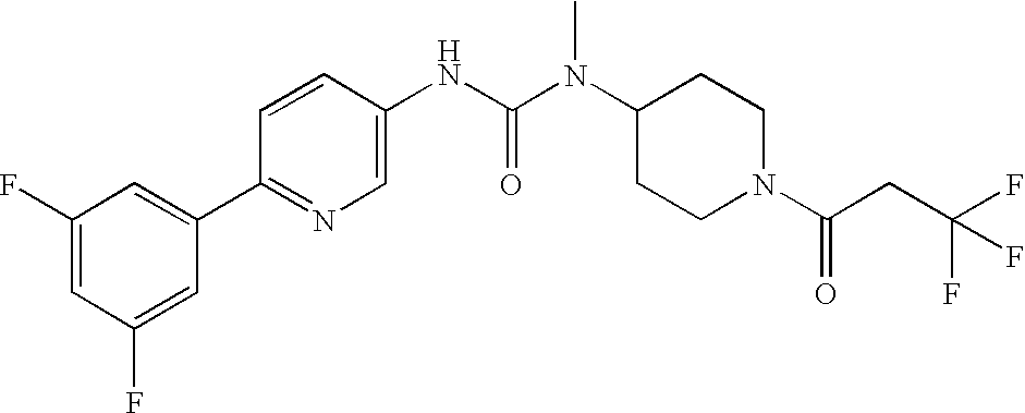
C1(F)=CC(F)=CC(C2=NC=C(NC(N(C3CCN(C(=O)CC(F)(F)F)CC3)C)=O)C=C2)=C1
